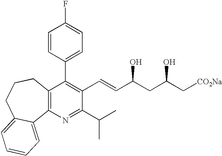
C12=C(CCCC3=CC=CC=C13)C(C1=CC=C(F)C=C1)=C(C=CC(CC(C[CO2Na])O)O)C(C(C)C)=N2
